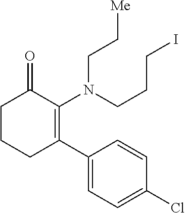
C1CCC(C2=CC=C(Cl)C=C2)=C(N(CC[Me])CCCI)C1=O
